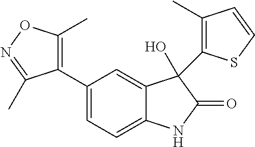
C1=C(C2=C(C)ON=C2C)C=C2C(=C1)NC(=O)C2(O)C1=C(C)C=CS1
